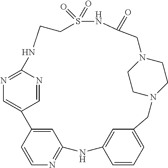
N1=C2N=CC(=C1)C1=CC(=NC=C1)NC1=CC(=CC=C1)CN1CCN(CC1)CC(=O)NS(=O)(=O)CCN2
